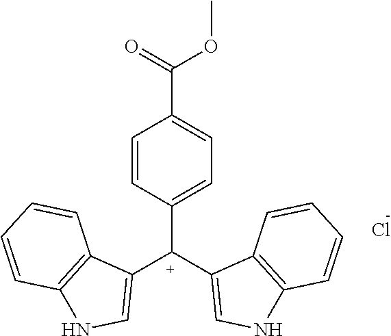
C1=CC([C+](C2=CNC3=C2C=CC=C3)C2=CNC3=C2C=CC=C3)=CC=C1C(OC)=O.Cl
